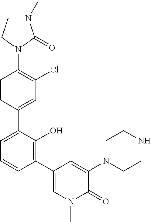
C1(N2C(=O)N(C)CC2)=C(Cl)C=C(C2=CC=CC(C3=CN(C)C(=O)C(N4CCNCC4)=C3)=C2O)C=C1
